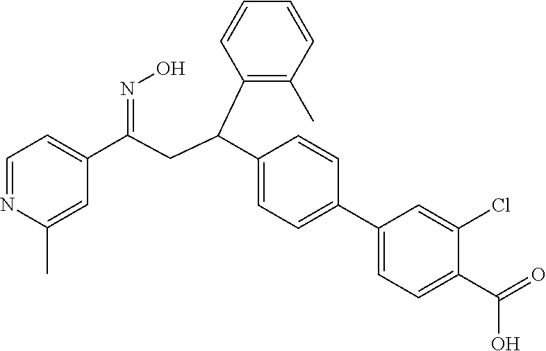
C1=NC(C)=CC(C(CC(C2=CC=C(C3=CC=C(C(=O)O)C(Cl)=C3)C=C2)C2=C(C)C=CC=C2)=NO)=C1
